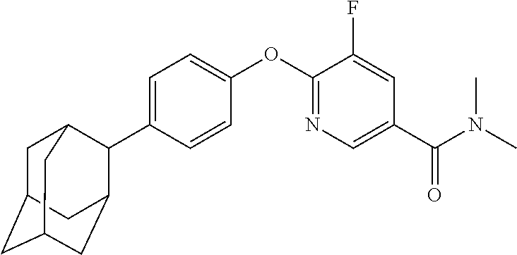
C1=C(C2C3CC4CC(CC2C4)C3)C=CC(OC2=NC=C(C(N(C)C)=O)C=C2F)=C1
